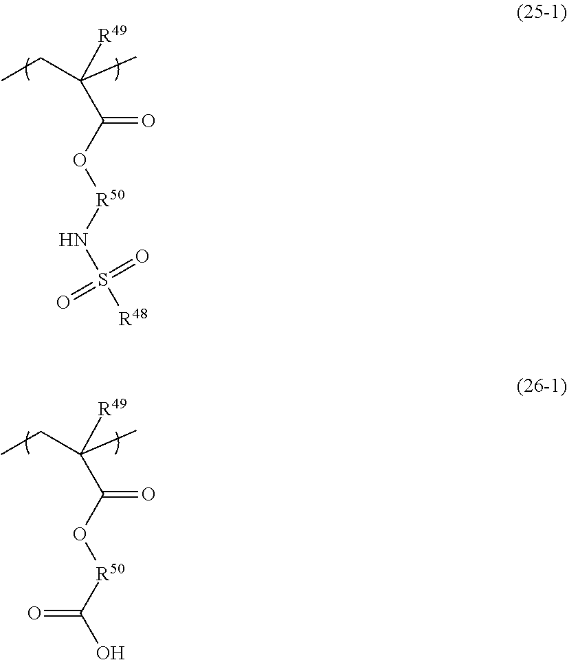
CCC(C)([R49])C(O[R50]NS([R48])(=O)=O)=O.CCC(C)([R49])C(O[R50]C(O)=O)=O
